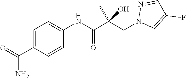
C1=C(C(=O)N)C=CC(NC(C(CN2C=C(F)C=N2)(C)O)=O)=C1
